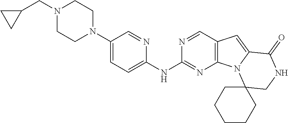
N1(C2=CC=C(NC3=NC4=C(C=N3)C=C3N4C4(CNC3=O)CCCCC4)N=C2)CCN(CC2CC2)CC1
